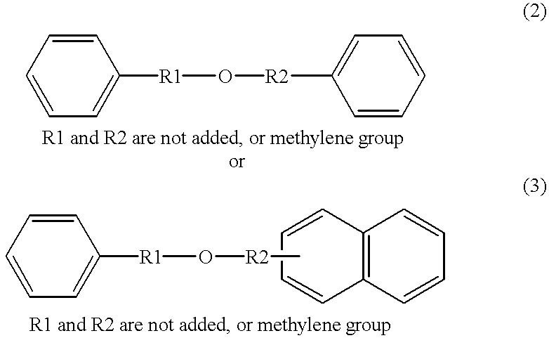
C1=CC=CC=C1[R1]O[R2]C1=CC=CC=C1.C1=CC=CC=C1[R1]O[R2]C.C12=C(C=CC=C1)C=CC=C2
